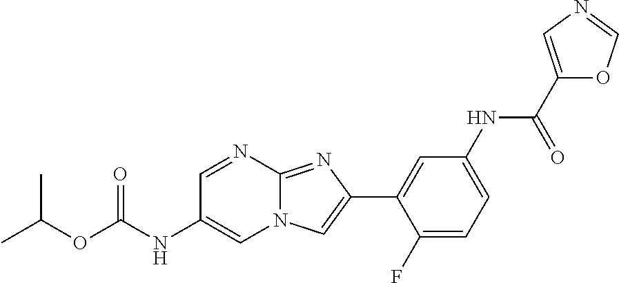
C1=NC2=NC(C3=CC(NC(C4=CN=CO4)=O)=CC=C3F)=CN2C=C1NC(OC(C)C)=O
